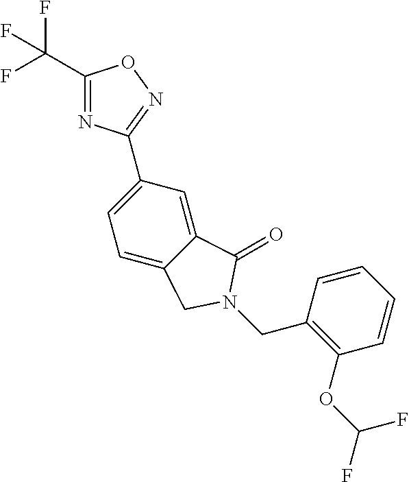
C1(C(F)(F)F)=NC(C2=CC=C3C(=C2)C(=O)N(CC2=C(OC(F)F)C=CC=C2)C3)=NO1
